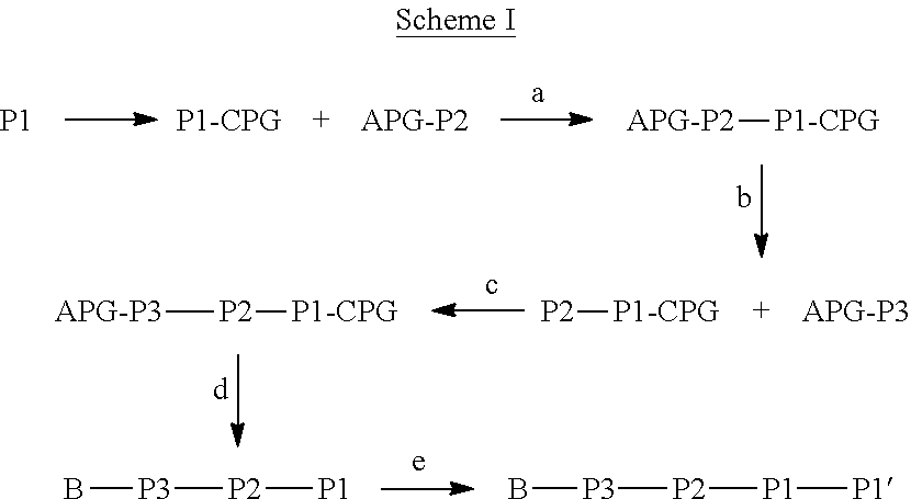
[P1].[P1-CPG].[APG-P2].[APG-P2][P1-CPG].[P2][P1-CPG].[P2]([P1-CPG])[APG-P3].B[P3][P2][P1].B[P3][P2][P1][P1]
